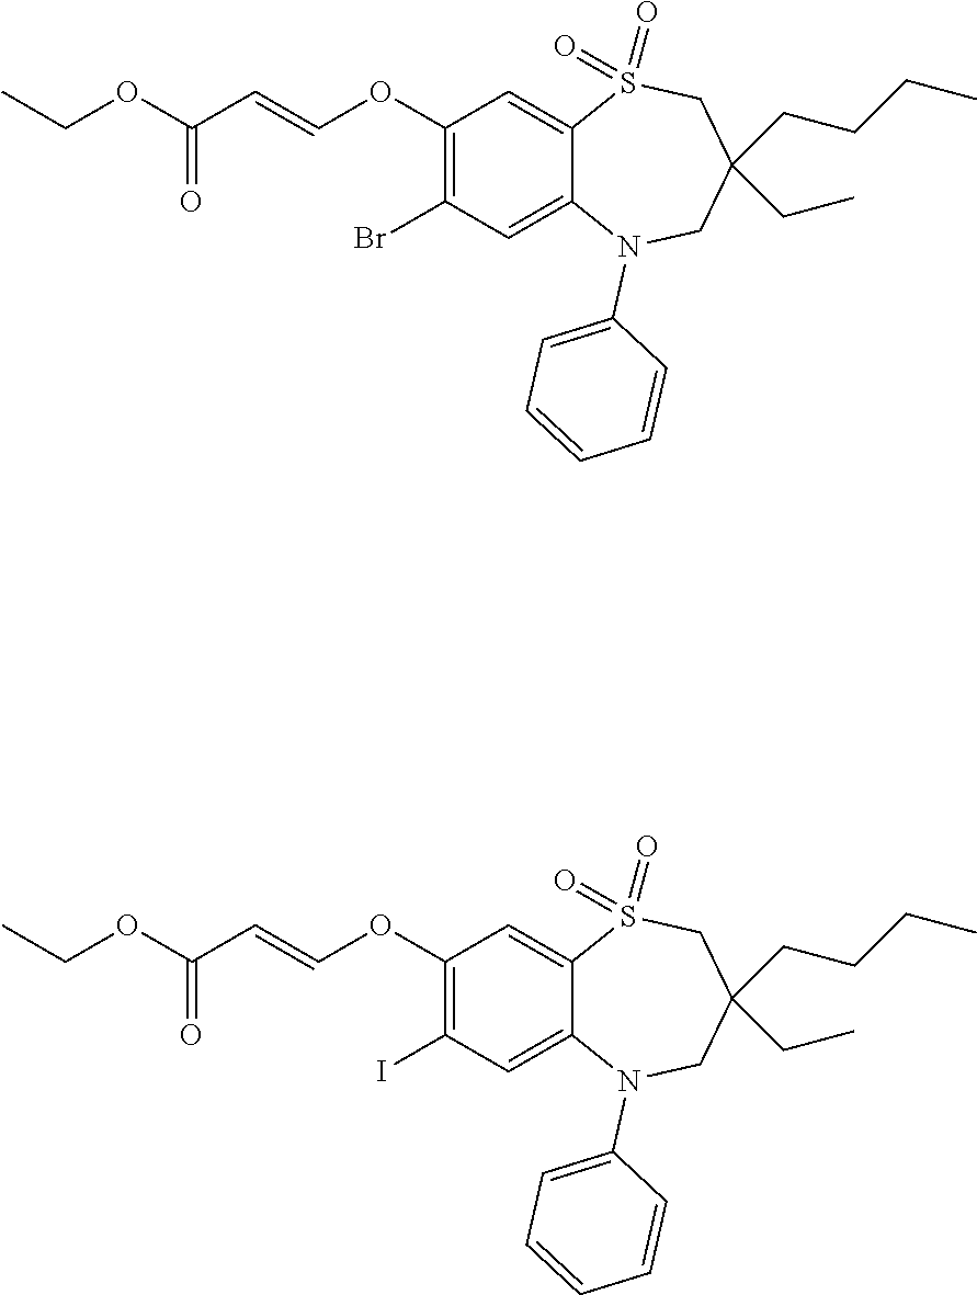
O(C(=O)C=COC1=C(Br)C=C2C(=C1)S(=O)(=O)CC(CC)(CCCC)CN2C1=CC=CC=C1)CC.O(C(=O)C=COC1=C(I)C=C2C(=C1)S(=O)(=O)CC(CC)(CCCC)CN2C1=CC=CC=C1)CC
